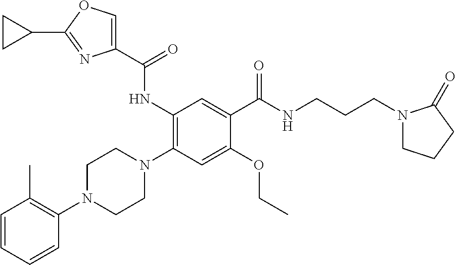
C1=CC=CC(N2CCN(C3=C(NC(C4=COC(C5CC5)=N4)=O)C=C(C(NCCCN4CCCC4=O)=O)C(OCC)=C3)CC2)=C1C
